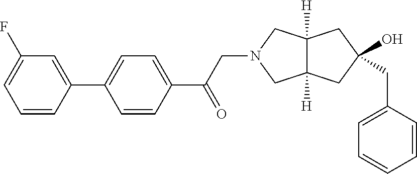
C1=C(F)C=C(C2=CC=C(C(CN3CC4([H])C([H])(C3)CC(CC3=CC=CC=C3)(O)C4)=O)C=C2)C=C1
